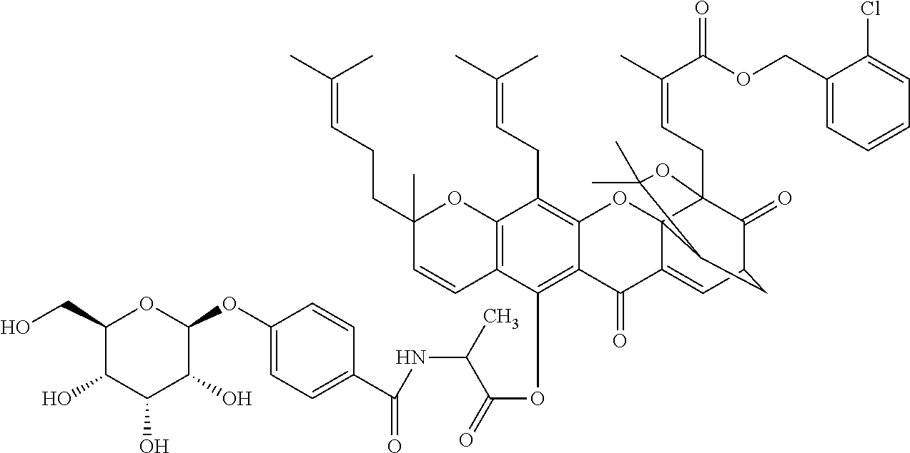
C1(O)C(CO)OC(OC2=CC=C(C(=O)NC(C(=O)OC3=C4C(=C(CC=C(C)C)C5=C3C=CC(C)(CCC=C(C)C)O5)OC35C(=CC6C(=O)C3(CC=C(C)C(=O)OCC3=CC=CC=C3Cl)OC(C)(C)C5C6)C4=O)C)C=C2)C(O)C1O
